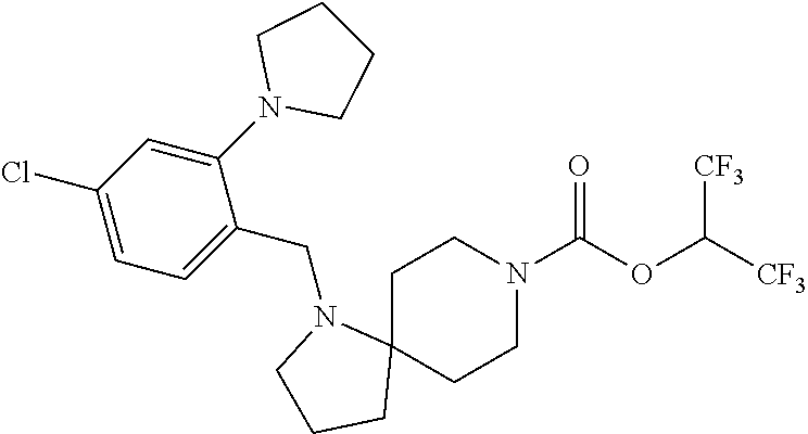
C1C2(CCN(C(OC([CF3])[CF3])=O)C1)N(CC1=CC=C(Cl)C=C1N1CCCC1)CCC2
